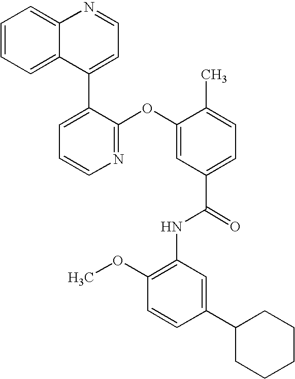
C1=CC=C2C(=C1)N=CC=C2C1=CC=CN=C1OC1=CC(C(=O)NC2=C(OC)C=CC(C3CCCCC3)=C2)=CC=C1C
